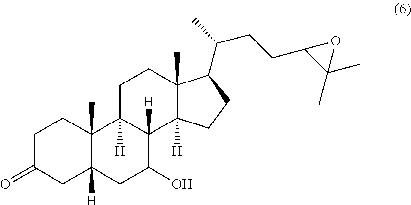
C1C(=O)CC2([H])C(C)(C1)C1([H])C([H])(C(O)C2)C2([H])C(C)(CC1)C(C(C)CCC1C(C)(C)O1)CC2
